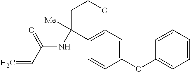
C1C(NC(C=C)=O)([Me])C2=C(OC1)C=C(OC1=CC=CC=C1)C=C2
